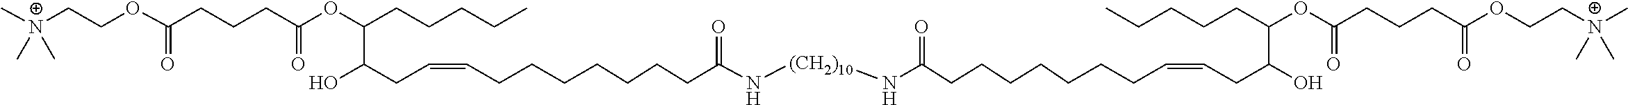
C[N+](CCOC(CCCC(OC(CCCCC)C(CC=CCCCCCCCC(N[(CH2)10]NC(=O)CCCCCCCC=CCC(O)C(CCCCC)OC(CCCC(OCC[N+](C)(C)C)=O)=O)=O)O)=O)=O)(C)C
